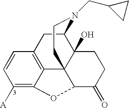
C1([A])=C2C3=C(C=C1)CC1C4(O)C3(CCN1CC1CC1)C(C(=O)CC4)O2
